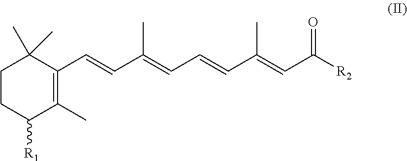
C1CC([R1])C(C)=C(C=CC(=CC=CC(=CC([R2])=O)C)C)C1(C)C
